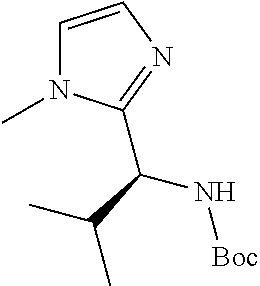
C1=CN=C(C(C(C)C)N[Boc])N1C
